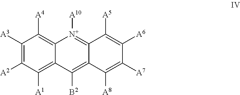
C1([A3])=C([A2])C([A1])=C2C(=C1[A4])[N+]([A10])=C1C(=C2[B2])C([A8])=C([A7])C([A6])=C1[A5]
